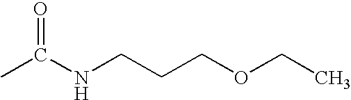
CC(NCCCOCC)=O
